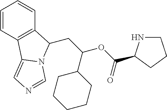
C1=CC2=C(C=C1)C(CC(OC(=O)C1NCCC1)C1CCCCC1)N1C2=CN=C1
